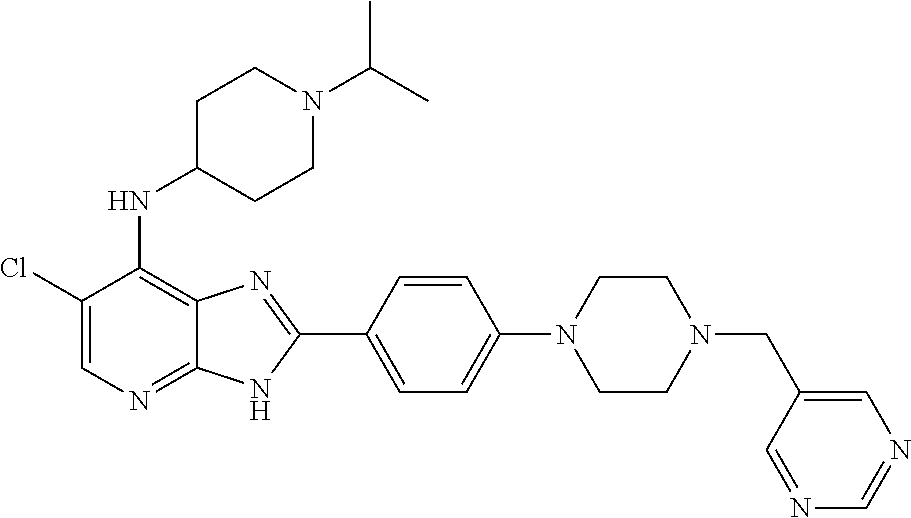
C1(Cl)=CN=C2C(=C1NC1CCN(C(C)C)CC1)N=C(C1=CC=C(N3CCN(CC4=CN=CN=C4)CC3)C=C1)N2
